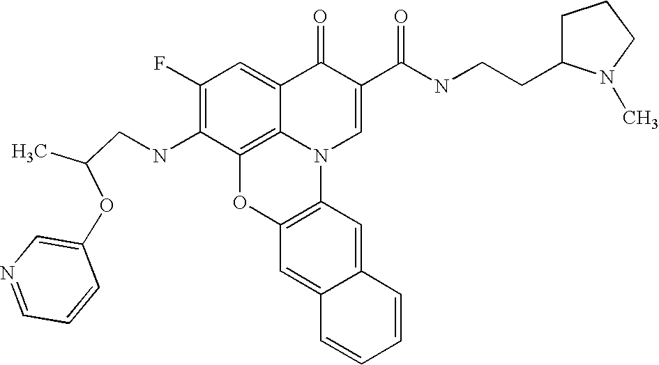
C1(F)=C(NCC(C)OC2=CN=CC=C2)C2=C3C(=C1)C(=O)C(C(NCCC1CCCN1C)=O)=CN3C1=C(O2)C=C2C(=C1)C=CC=C2
